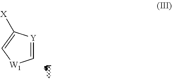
C1=[Y]C([X])=C[W1]1
